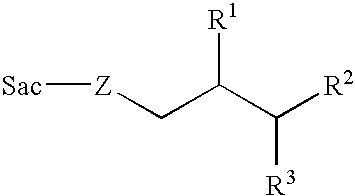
[Sac][Z]CC(C([R2])[R3])[R1]
